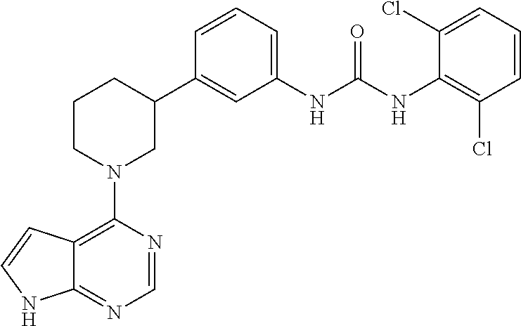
C12=C(N3CC(C4=CC(NC(NC5=C(Cl)C=CC=C5Cl)=O)=CC=C4)CCC3)N=CN=C1NC=C2
